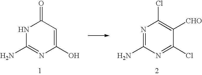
N1C(N)=NC(O)=CC1=O.N1=C(N)N=C(Cl)C([CHO])=C1Cl
